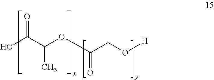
O=C(O)C(C)OC(=O)CO[H]
